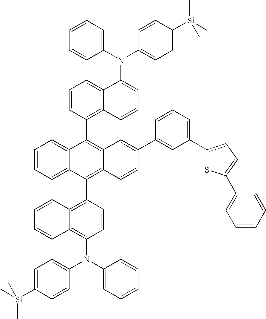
C1=CC=C2C(=C1C1=C3C(=C(C4=C5C(=C(N(C6=CC=C([Si](C)(C)C)C=C6)C6=CC=CC=C6)C=C4)C=CC=C5)C4=CC=CC=C14)C=CC(C1=CC(C4=CC=C(C5=CC=CC=C5)S4)=CC=C1)=C3)C=CC=C2N(C1=CC=C([Si](C)(C)C)C=C1)C1=CC=CC=C1
